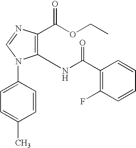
C1(NC(C2=C(F)C=CC=C2)=O)=C(C(OCC)=O)N=CN1C1=CC=C(C)C=C1
